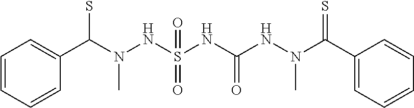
C1=CC=CC(C(N(NS(NC(NN(C)C(=S)C2=CC=CC=C2)=O)(=O)=O)C)S)=C1
